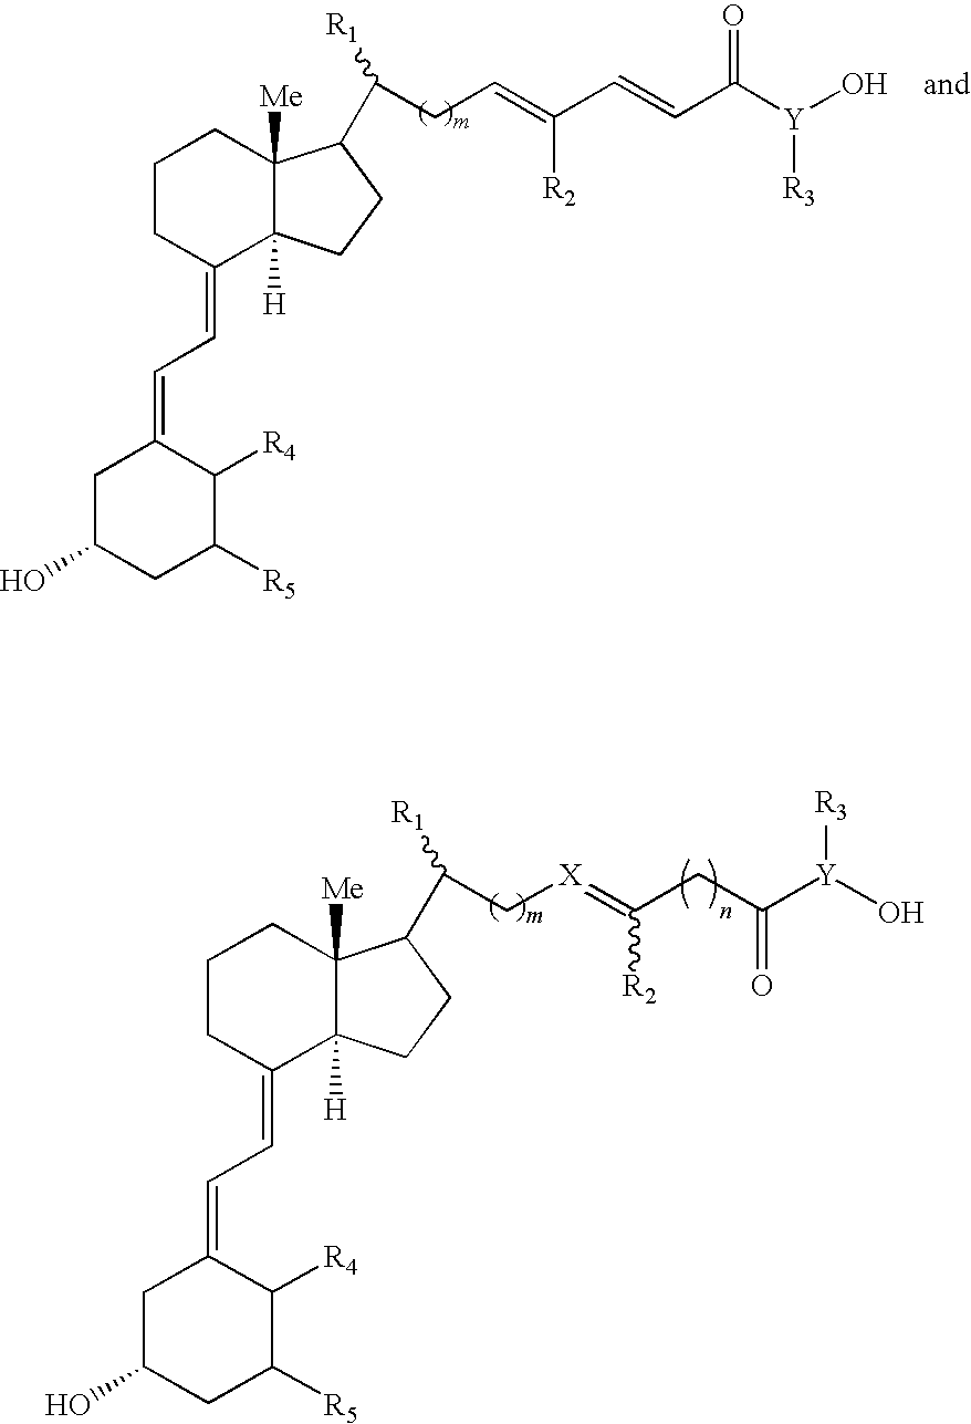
C1C(O)CC([R5])C([R4])C1=CC=C1C2([H])C([Me])(CCC1)C(C([R1])CC=C([R2])C=CC([Y]([R3])O)=O)CC2.C1C(O)CC([R5])C([R4])C1=CC=C1C2([H])C([Me])(CCC1)C(C([R1])C[X]=C([R2])CC([Y](O)[R3])=O)CC2
